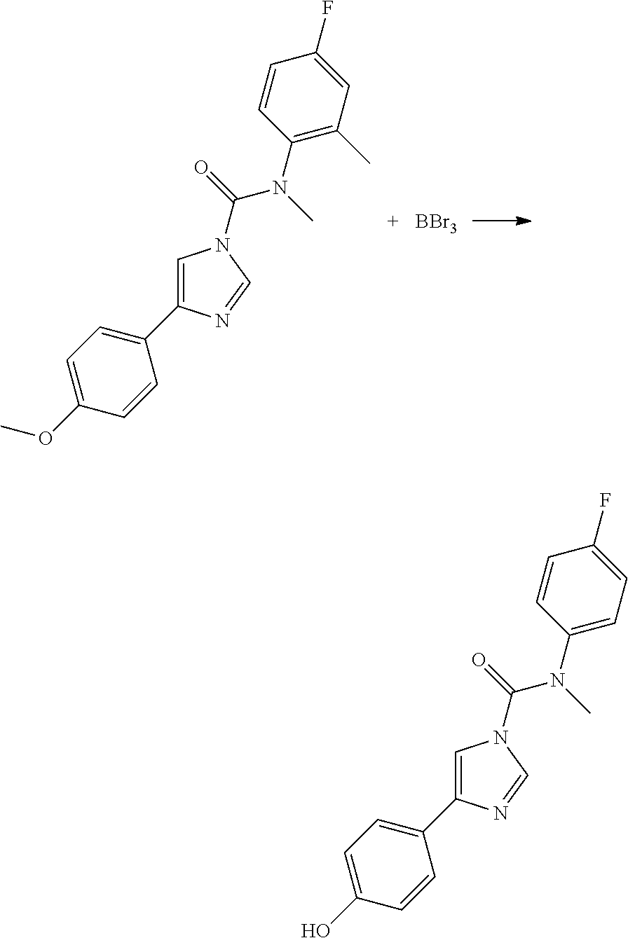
C1=C(OC)C=CC(C2=CN(C(=O)N(C)C3=C(C)C=C(F)C=C3)C=N2)=C1.[BBr3].C1=C(O)C=CC(C2=CN(C(=O)N(C)C3=CC=C(F)C=C3)C=N2)=C1
